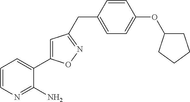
C1=CC(CC2=NOC(C3=CC=CN=C3N)=C2)=CC=C1OC1CCCC1
